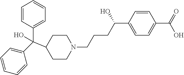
C1(C(C2=CC=CC=C2)(C2CCN(CCCC(C3=CC=C(C(=O)O)C=C3)O)CC2)O)=CC=CC=C1
